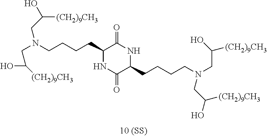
C1(CCCCN(CC(O)[(CH2)9CH3])CC(O)[(CH2)9CH3])NC(=O)C(CCCCN(CC([(CH2)9CH3])O)CC([(CH2)9CH3])O)NC1=O
